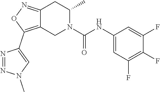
C12=NOC(C3=CN(C)N=N3)=C1CN(C(NC1=CC(F)=C(F)C(F)=C1)=O)C(C)C2
